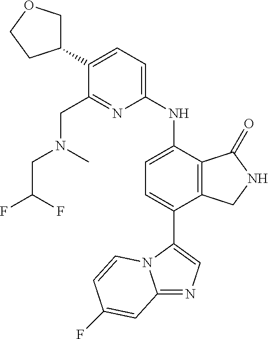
C12=NC=C(C3=CC=C(NC4=CC=C(C5COCC5)C(CN(C)CC(F)F)=N4)C4=C3CNC4=O)N1C=CC(F)=C2
